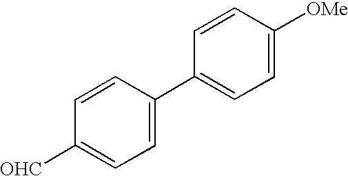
C1(C2=CC=C([OHC])C=C2)=CC=C([OMe])C=C1
